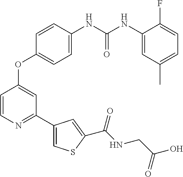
C1=C(NC(NC2=CC(C)=CC=C2F)=O)C=CC(OC2=CC(C3=CSC(C(NCC(O)=O)=O)=C3)=NC=C2)=C1
